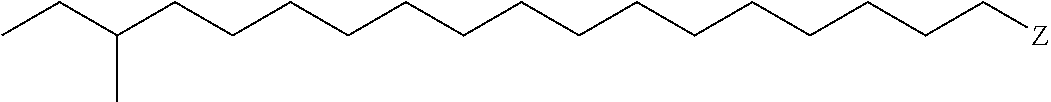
C(CCC[Z])CCCCCCCCCCCC(CC)C
